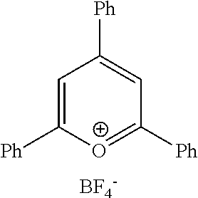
C1([Ph])=CC([Ph])=CC([Ph])=[O+]1.[BF4-]
